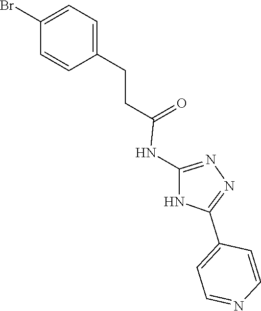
N1=C(NC(CCC2=CC=C(Br)C=C2)=O)NC(C2=CC=NC=C2)=N1
